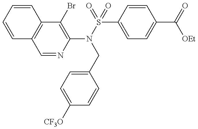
C1(N(S(=O)(C2=CC=C(C(=O)[OEt])C=C2)=O)CC2=CC=C([CF3O])C=C2)=C(Br)C2=C(C=N1)C=CC=C2
